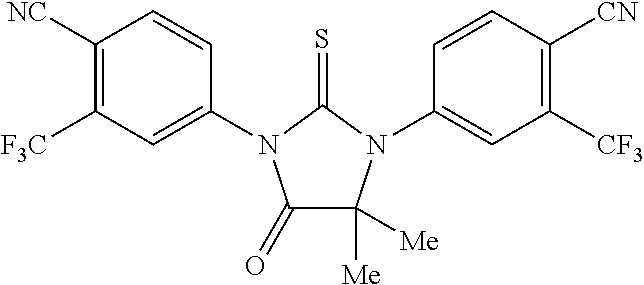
C1(=O)C([Me])([Me])N(C2=CC([CF3])=C([CN])C=C2)C(=S)N1C1=CC([F3C])=C([NC])C=C1
